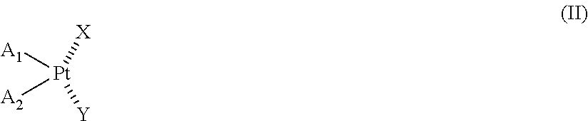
[A1][Pt]([X])([A2])[Y]
